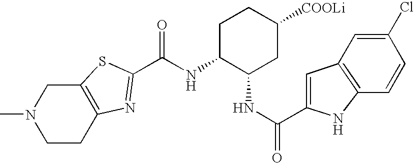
C12=C(SC(C(NC3C(NC(=O)C4=CC5=C(N4)C=CC(Cl)=C5)CC([COOLi])CC3)=O)=N1)CN(C)CC2
